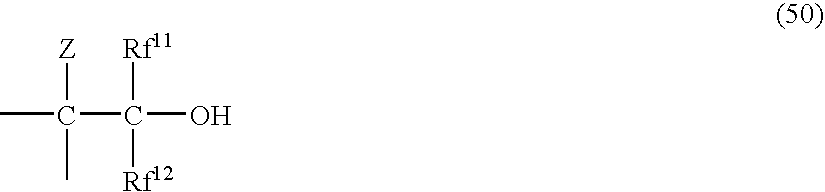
CC(C(O)([Rf11])[Rf12])([Z])C
